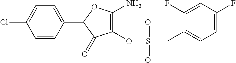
C1(OS(=O)(CC2=CC=C(F)C=C2F)=O)=C(N)OC(C2=CC=C(Cl)C=C2)C1=O
